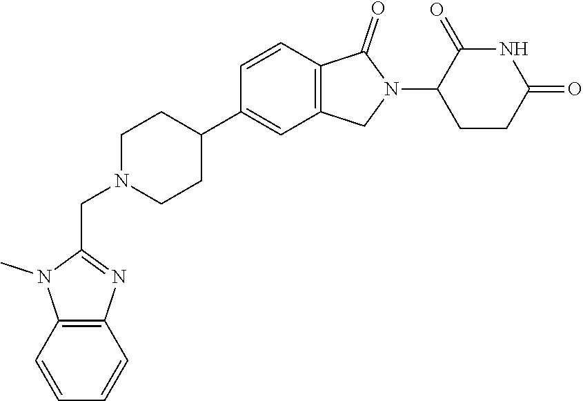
C1N(CC2=NC3=C(N2C)C=CC=C3)CCC(C2=CC3=C(C=C2)C(=O)N(C2CCC(=O)NC2=O)C3)C1
